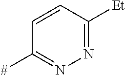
C1=CC([Et])=NN=C1[#]
